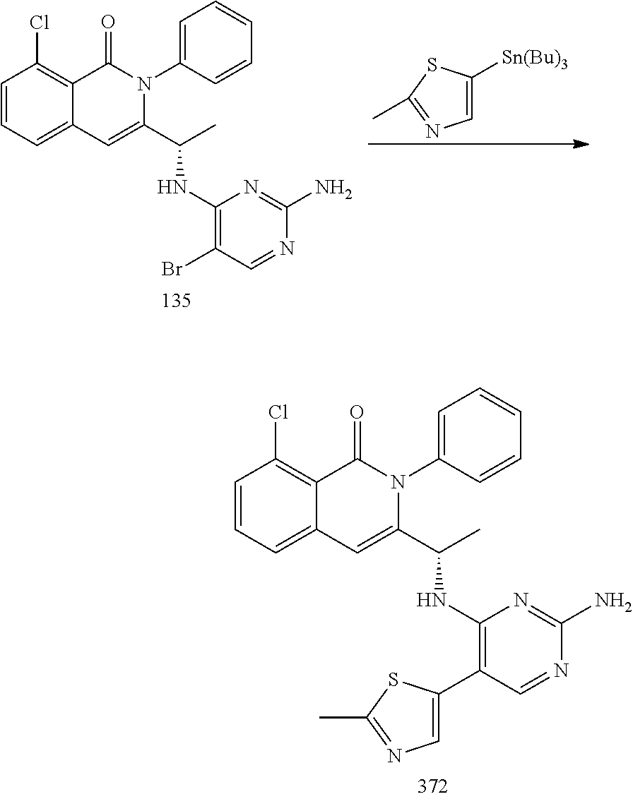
C1=CC=C2C(=C1Cl)C(=O)N(C1=CC=CC=C1)C(C(C)NC1=C(C3=CN=C(C)S3)C=NC(N)=N1)=C2.C1=C([Sn(Bu)3])SC(C)=N1.C1=CC=C2C(=C1Cl)C(=O)N(C1=CC=CC=C1)C(C(C)NC1=C(Br)C=NC(N)=N1)=C2
